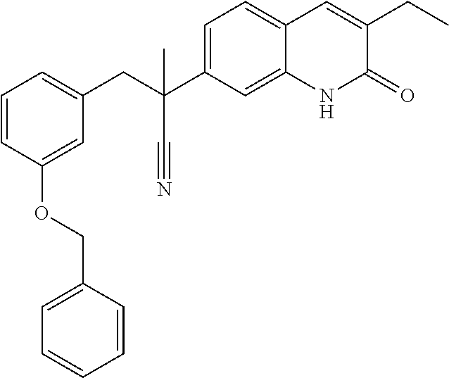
C1=CC(OCC2=CC=CC=C2)=CC(CC(C2=CC=C3C(=C2)NC(=O)C(CC)=C3)(C)C#N)=C1
